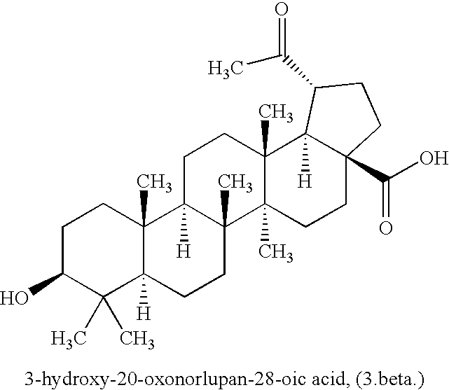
C1C(O)C(C)(C)C2([H])C(C)(C1)C1([H])C(C)(CC2)C2(C)C(C)(CC1)C1([H])C(C(O)=O)(CC2)CCC1C(C)=O
